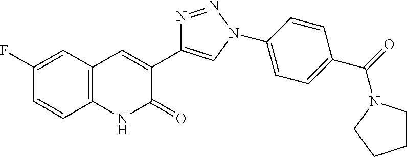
C1(F)=CC2=C(C=C1)NC(=O)C(C1=CN(C3=CC=C(C(=O)N4CCCC4)C=C3)N=N1)=C2
